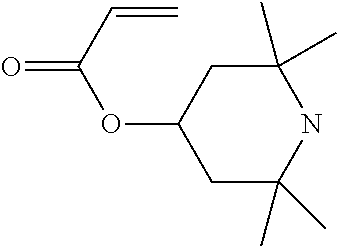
C1(C)(C)CC(OC(=O)C=C)CC(C)(C)N1
